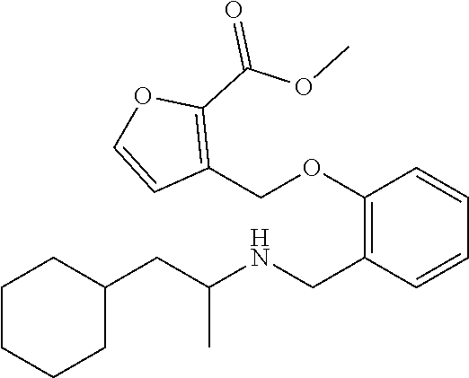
C1(CC(NCC2=C(OCC3=C(C(=O)OC)OC=C3)C=CC=C2)C)CCCCC1
